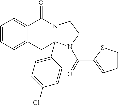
C1=CC=C2C(=C1)C(=O)N1C(C3=CC=C(Cl)C=C3)(C2)N(C(=O)C2=CC=CS2)CC1
